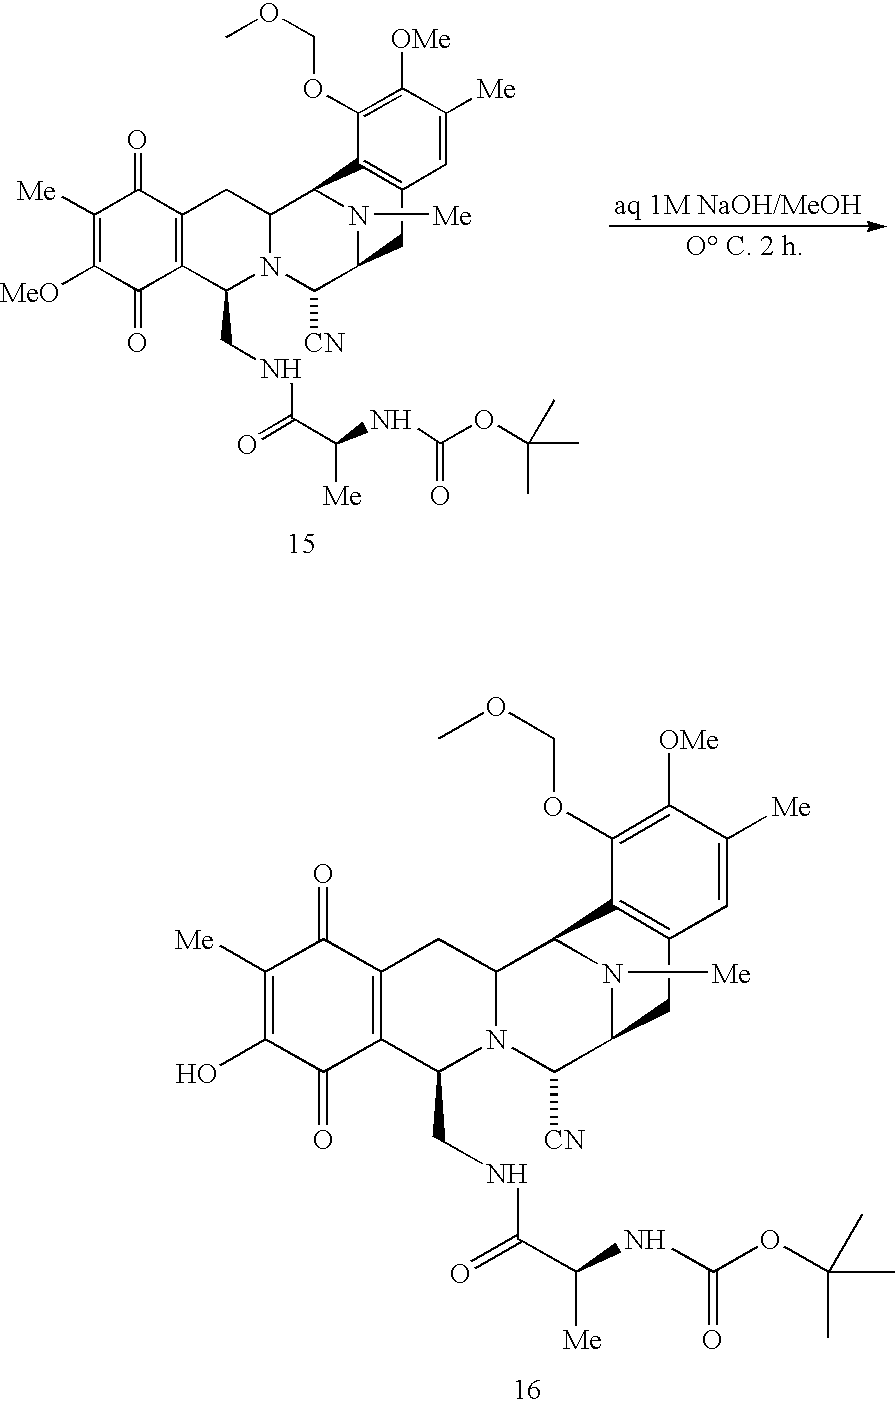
C1([Me])=C([MeO])C(=O)C2=C(C1=O)CC1N(C2CNC(=O)C(NC(OC(C)(C)C)=O)[Me])C([CN])C2N([Me])C1C1=C(C2)C=C([Me])C([OMe])=C1OCOC.C1([Me])=C(O)C(=O)C2=C(C1=O)CC1N(C2CNC(=O)C([Me])NC(OC(C)(C)C)=O)C([CN])C2N([Me])C1C1=C(C2)C=C([Me])C([OMe])=C1OCOC
